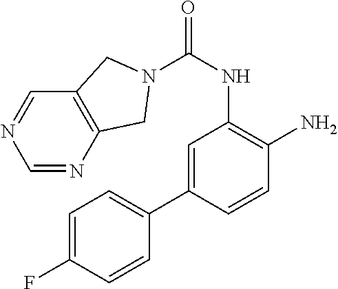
C1=C(C2=CC=C(F)C=C2)C=CC(N)=C1NC(=O)N1CC2=C(C=NC=N2)C1
